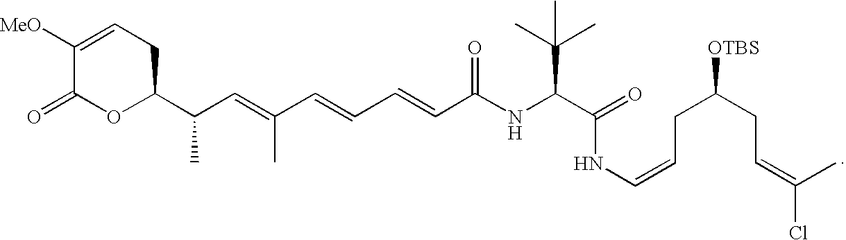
C(C=C(C=CC=CC(NC(C(=O)NC=CCC(CC=C(C)Cl)[OTBS])C(C)(C)C)=O)C)(C1OC(=O)C([MeO])=CC1)C
